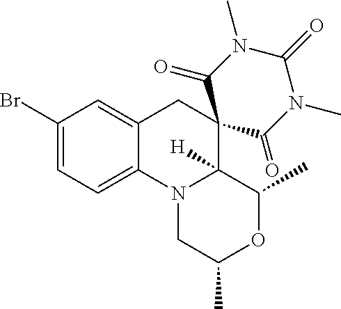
C12=CC=C(Br)C=C1CC1(C3([H])N2CC(C)OC3C)C(=O)N(C)C(=O)N(C)C1=O
